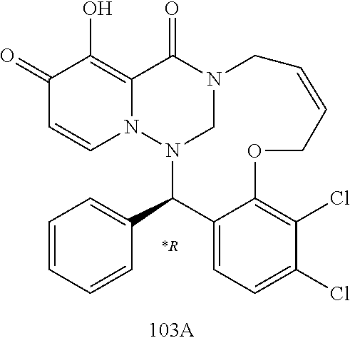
C1(=O)C=CN2C(=C1O)C(=O)N1CN2C(C2=CC=CC=C2)C2=CC=C(Cl)C(Cl)=C2OCC=CC1.[*R]
